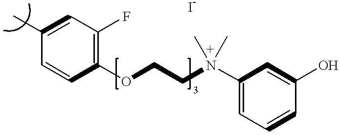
C1(C)=CC(F)=C(OCCN(C2=CC=CC(O)=C2)(C)C)C=C1
